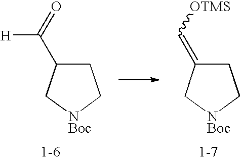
C1C(C(=O)[H])C[NBoc]C1.C1C(=C[OTMS])C[NBoc]C1
